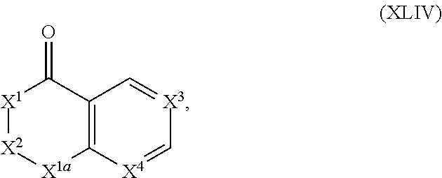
[X1]1[X2][X1a]C2=C(C1=O)C=[X3]C=[X4]2
